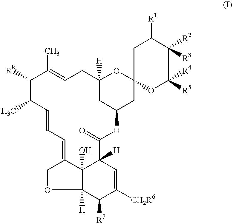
C1C2(OC([R4])([R5])C([R2])([R3])C1[R1])OC1([H])CC(C2)OC(=O)C2([H])C3(O)C(=CC=CC(C)C([R8])C(C)=CC1)COC3([H])C([R7])C([CH2R6])=C2
